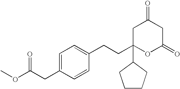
C1=C(CC(OC)=O)C=CC(CCC2(C3CCCC3)CC(=O)CC(=O)O2)=C1
